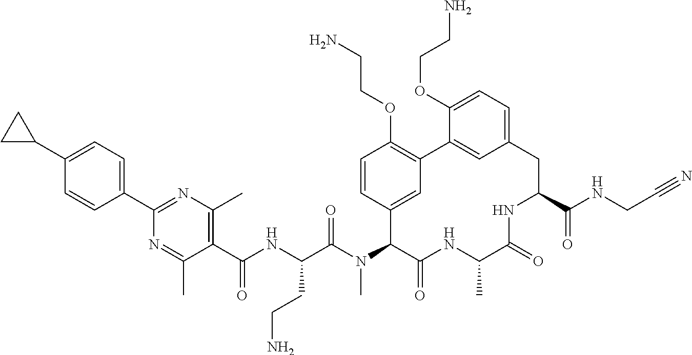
C1=CC(C2=NC(C)=C(C(NC(C(N(C3C(=O)NC(C)C(=O)NC(C(NCC#N)=O)CC4=CC=C(OCCN)C(=C4)C4=C(OCCN)C=CC3=C4)C)=O)CCN)=O)C(C)=N2)=CC=C1C1CC1
